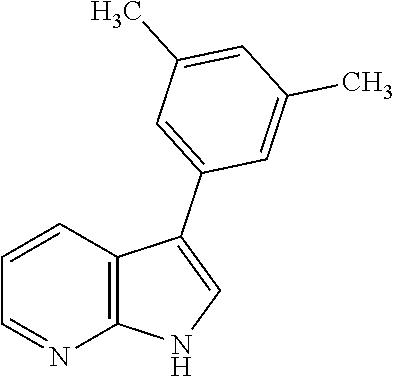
C1=CC2=C(N=C1)NC=C2C1=CC(C)=CC(C)=C1
